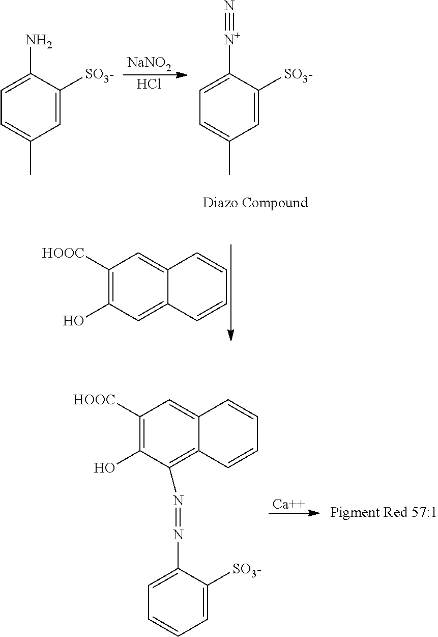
[NaNO2].Cl.C1=C([N+]#N)C([SO3-])=CC(C)=C1.C1([HOOC])=C(O)C=C2C(=C1)C=CC=C2.C1=C(N)C([SO3-])=CC(C)=C1.[Ca].C1([HOOC])=C(O)C(N=NC2=CC=CC=C2[SO3-])=C2C(=C1)C=CC=C2
